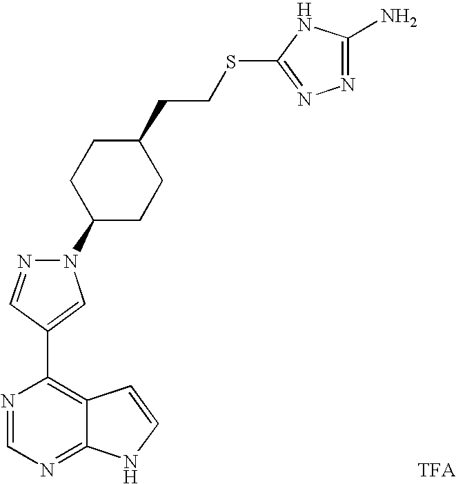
N1(C2CCC(CCSC3=NN=C(N)N3)CC2)N=CC(C2=C3C(=NC=N2)NC=C3)=C1.[TFA]
